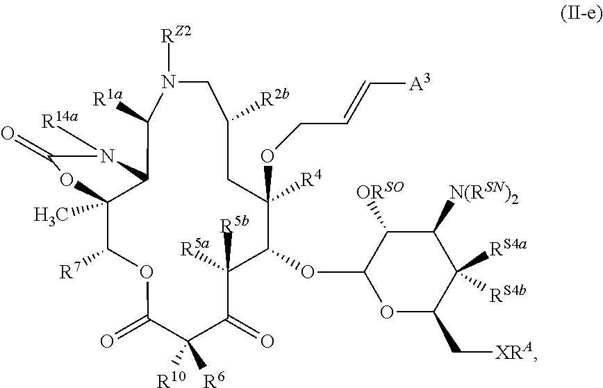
C12(C)C([R7])OC(=O)C([R6])([R10])C(=O)C([R5b])([R5a])C(OC3OC(C[XRA])C([RS4a])([RS4b])C([N(RSN)2])C3[ORSO])C(OCC=C[A3])([R4])CC([R2b])CN([RZ2])C([R1a])C1N([R14a])C(=O)O2
